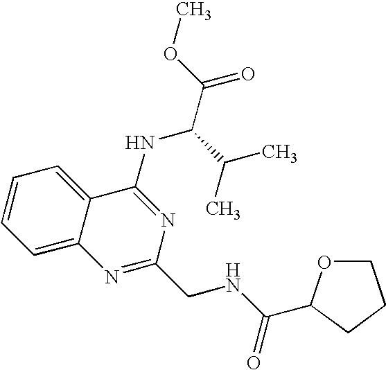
C1=CC=C2C(=C1)C(NC(C(C)C)C(=O)OC)=NC(CNC(=O)C1OCCC1)=N2
